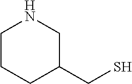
C1CCC(CS)CN1
